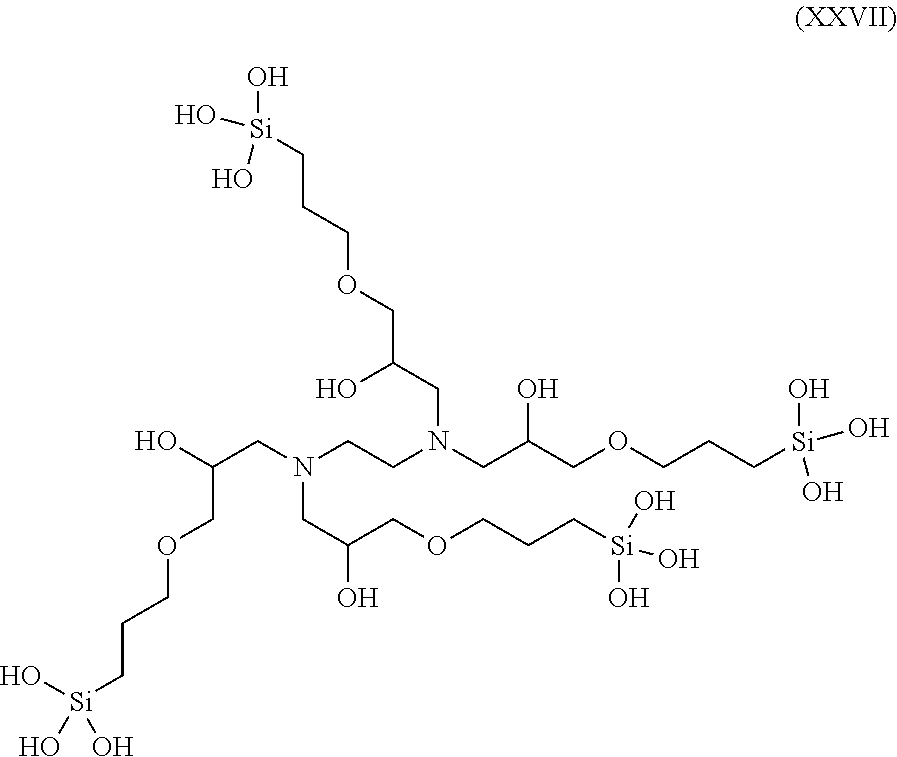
C(CN(CC(COCCC[Si](O)(O)O)O)CC(COCCC[Si](O)(O)O)O)N(CC(COCCC[Si](O)(O)O)O)CC(COCCC[Si](O)(O)O)O
